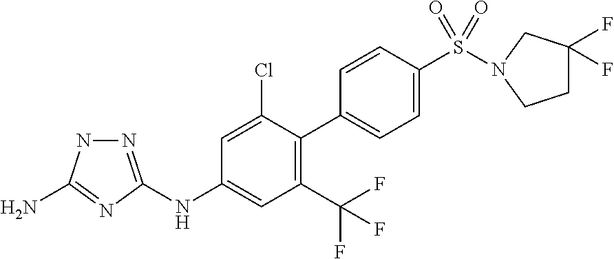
C1(NC2=CC(C(F)(F)F)=C(C3=CC=C(S(=O)(=O)N4CC(F)(F)CC4)C=C3)C(Cl)=C2)=NNC(N)=N1
